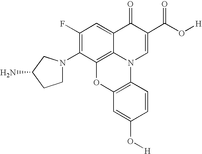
C1(F)=C(N2CCC(N)C2)C2=C3C(=C1)C(=O)C(C(O[H])=O)=CN3C1=C(O2)C=C(O[H])C=C1
